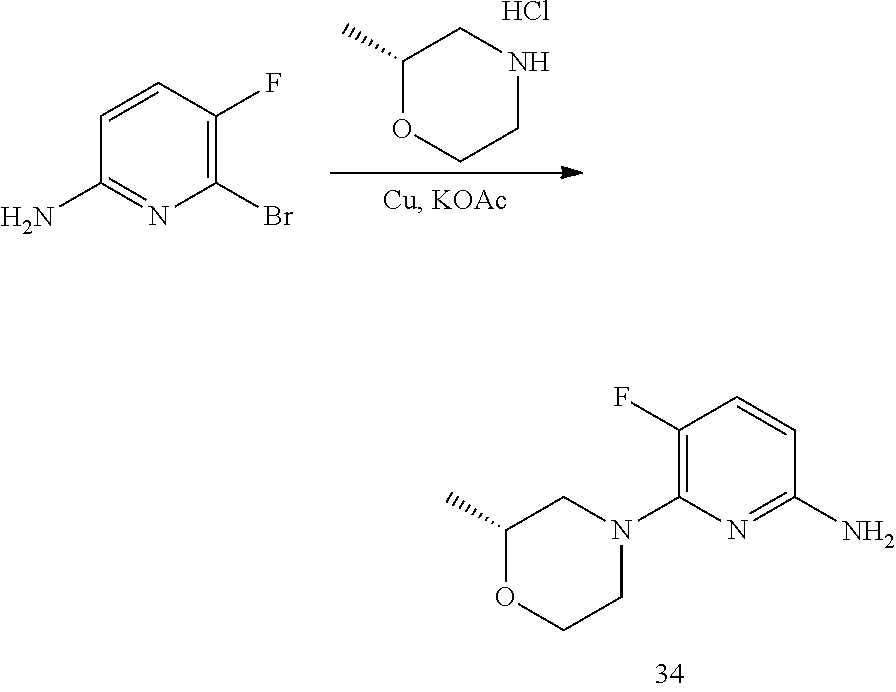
Cl.C1(C)OCCNC1.C1=CC(F)=C(Br)N=C1N.C1=CC(F)=C(N2CCOC(C)C2)N=C1N
